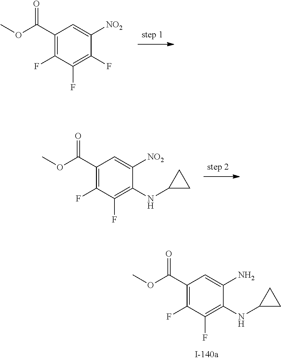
C1(C(OC)=O)=C(F)C(F)=C(NC2CC2)C(N)=C1.C1(C(OC)=O)=C(F)C(F)=C(F)C([NO2])=C1.C1(C(OC)=O)=C(F)C(F)=C(NC2CC2)C([NO2])=C1
